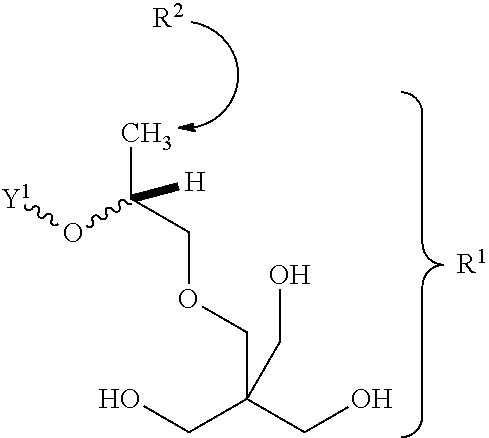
[R2].[R1].[Y1]OC(COCC(CO)(CO)CO)(C)[H]
